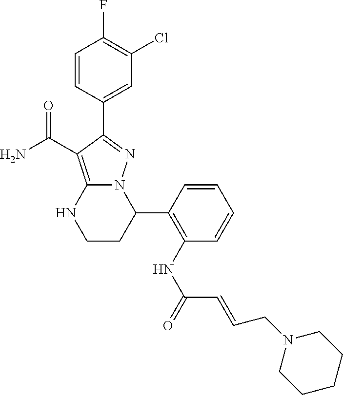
FC1=C(Cl)C=C(C2=NN3C(=C2C(=O)N)NCCC3C2=C(NC(=O)C=CCN3CCCCC3)C=CC=C2)C=C1
